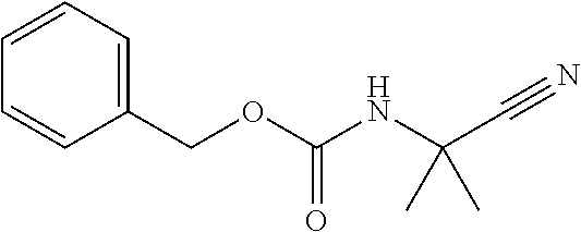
N(C(OCC1=CC=CC=C1)=O)C(C#N)(C)C
